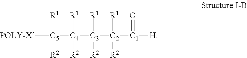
[C5]([POLY-X])([R1])([R2])[C4]([R1])([R2])[C3]([R1])([R2])[C2]([R1])([R2])[C1](=O)[H]
